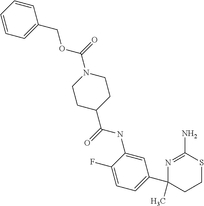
C1=CC=CC=C1COC(N1CCC(C(=O)NC2=CC(C3(C)N=C(N)SCC3)=CC=C2F)CC1)=O
